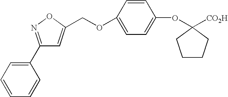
C(OC1=CC=C(OC2([CO2H])CCCC2)C=C1)C1=CC(C2=CC=CC=C2)=NO1
